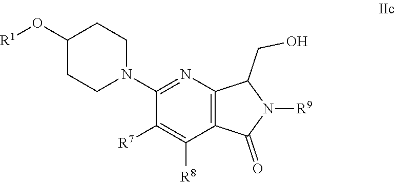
C12=C(N=C(N3CCC(O[R1])CC3)C([R7])=C1[R8])C(CO)N([R9])C2=O
